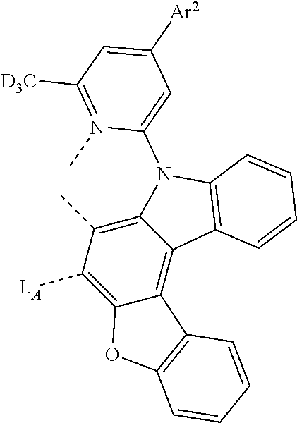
C12=C(C)C([LA])=C3C(=C1C1=C(N2C2=CC([Ar2])=CC([D3C])=N2C)C=CC=C1)C1=C(O3)C=CC=C1
